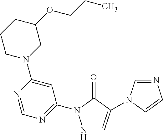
N1C=C(N2C=NC=C2)C(=O)N1C1=NC=NC(N2CC(OCCC)CCC2)=C1
